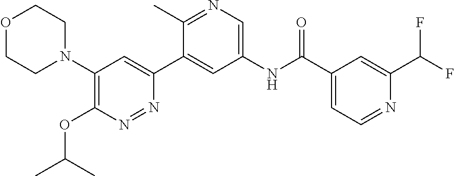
O1CCN(C2=C(OC(C)C)N=NC(C3=CC(NC(C4=CC=NC(C(F)F)=C4)=O)=CN=C3C)=C2)CC1
